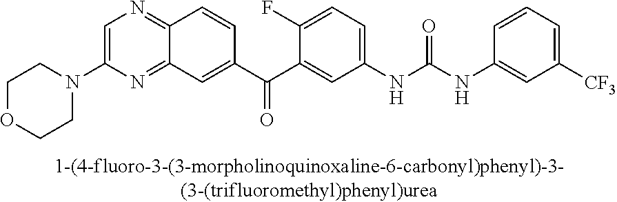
C1=C(N2CCOCC2)N=C2C(=N1)C=CC(C(C1=CC(NC(NC3=CC([CF3])=CC=C3)=O)=CC=C1F)=O)=C2
